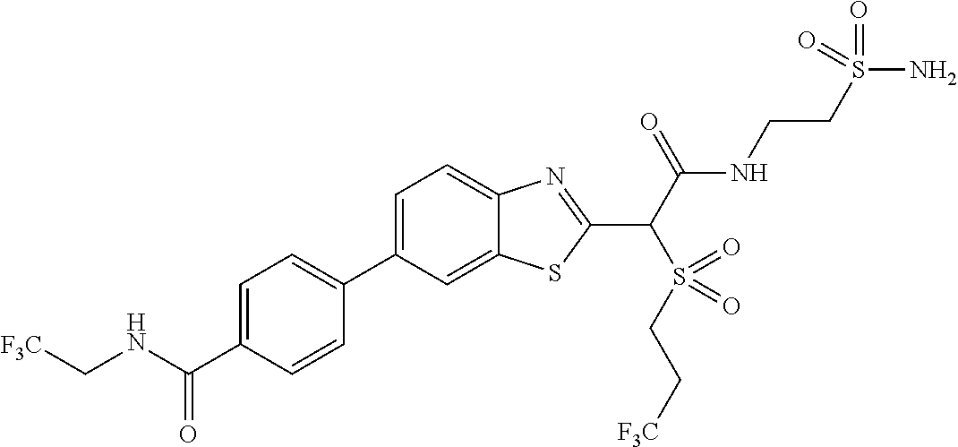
C1(C2=CC=C(C(NC[F3C])=O)C=C2)=CC=C2C(=C1)SC(C(C(NCCS(N)(=O)=O)=O)S(=O)(CC[F3C])=O)=N2
